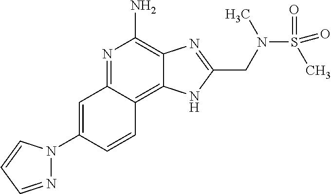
C1=C(N2N=CC=C2)C=CC2=C3C(=C(N)N=C12)N=C(CN(S(C)(=O)=O)C)N3
